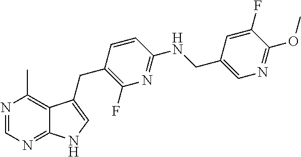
C1=C(CNC2=NC(F)=C(CC3=CNC4=NC=NC(C)=C43)C=C2)C=C(F)C(OC)=N1
